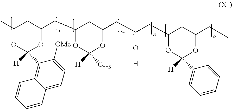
CC1CC(CC2CC(CC(CC3CC(CC)OC([H])(C4=CC=CC=C4)O3)O[H])OC([H])(C)O2)OC([H])(C2=C3C(=CC=C2[OMe])C=CC=C3)O1
